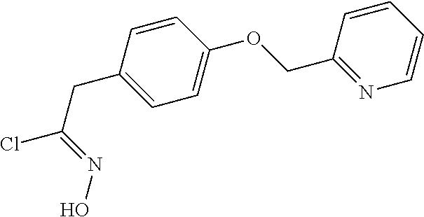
C(CC1=CC=C(OCC2=NC=CC=C2)C=C1)(Cl)=NO
